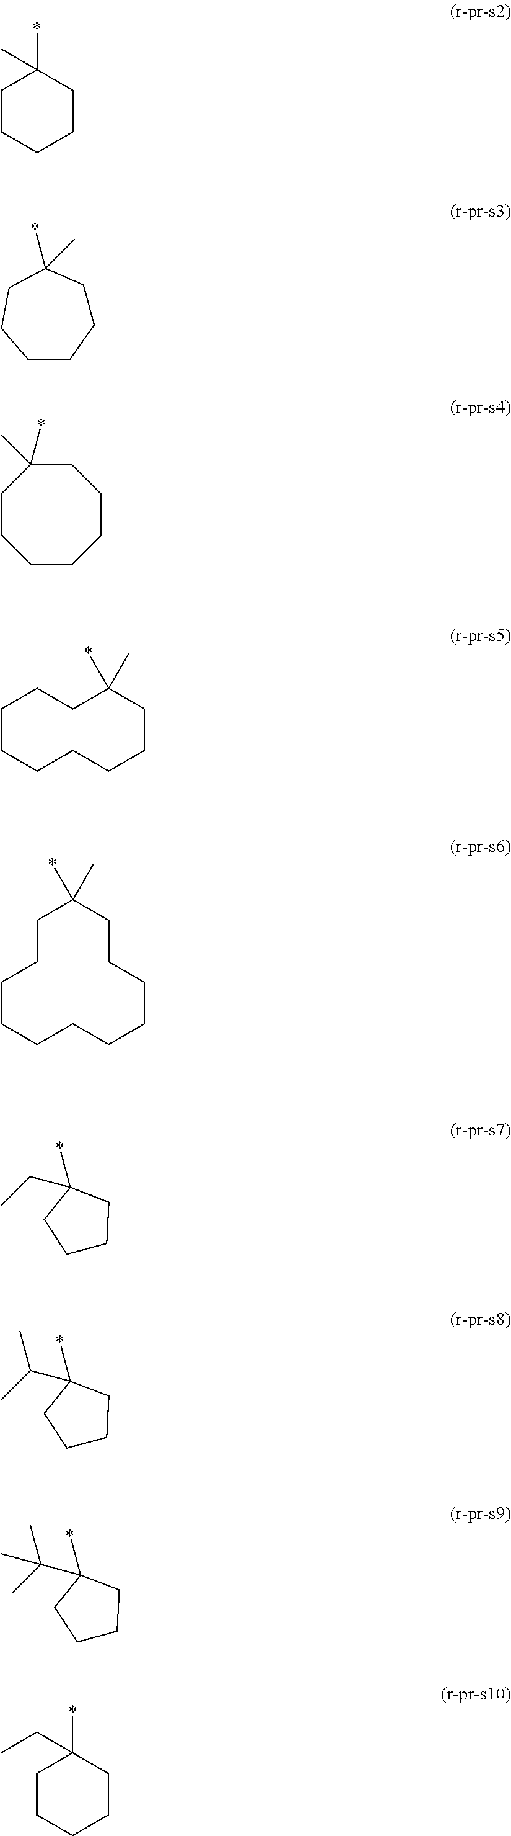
C1CCCCC1(*)C.C1CC(*)(C)CCCC1.C1CCCCCCC1(*)C.C1CCCCCCC(C)(*)CC1.C1CCCCCCCCC(C)(*)CC1.C1CCC(*)(CC)C1.C1CCC(*)(C(C)C)C1.C1CCC(*)(C(C)(C)C)C1.C1CCCCC1(*)CC
